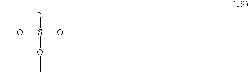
O([Si]([R])(OC)OC)C
